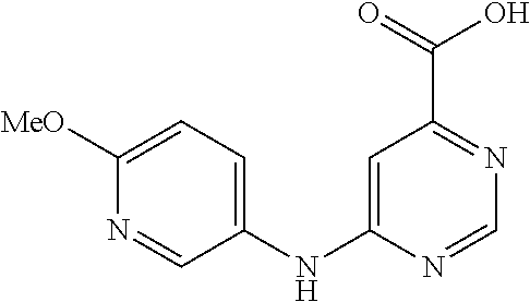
C1=C(NC2=CC=C([MeO])N=C2)N=CN=C1C(=O)O
